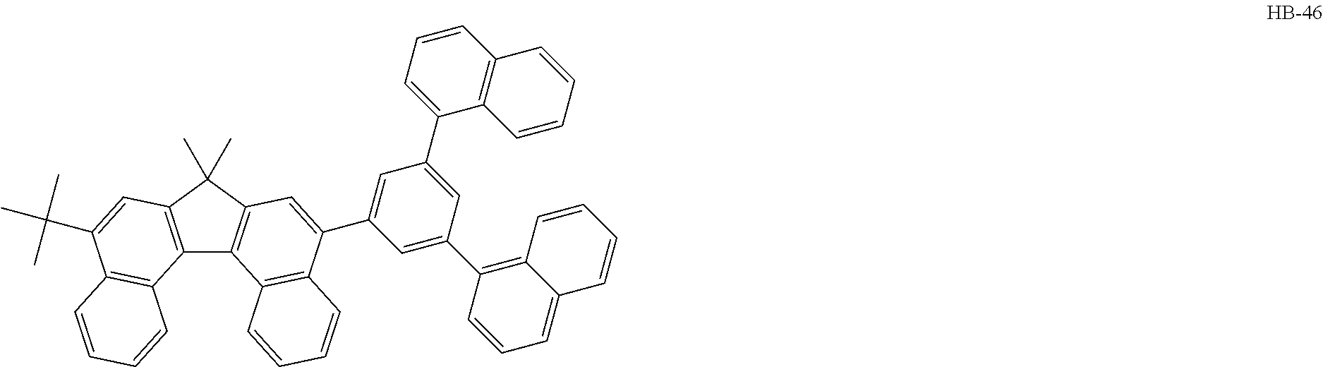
C12=C(C(C)(C)C3=C1C1=C(C(C4=CC(C5=CC=CC6=C5C=CC=C6)=CC(C5=C6C(=CC=C5)C=CC=C6)=C4)=C3)C=CC=C1)C=C(C(C)(C)C)C1=C2C=CC=C1
